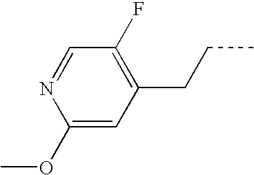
C1(OC)=CC(CCC)=C(F)C=N1
